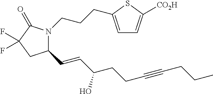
C(CC#CCCC)C(O)C=CC1N(CCCC2=CC=C([CO2H])S2)C(=O)C(F)(F)C1
